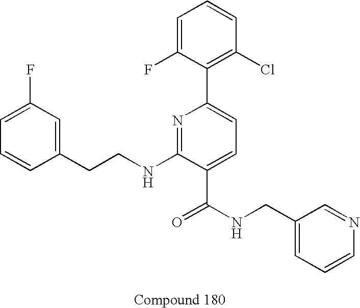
C1=CC(CCNC2=NC(C3=C(Cl)C=CC=C3F)=CC=C2C(NCC2=CC=CN=C2)=O)=CC(F)=C1
